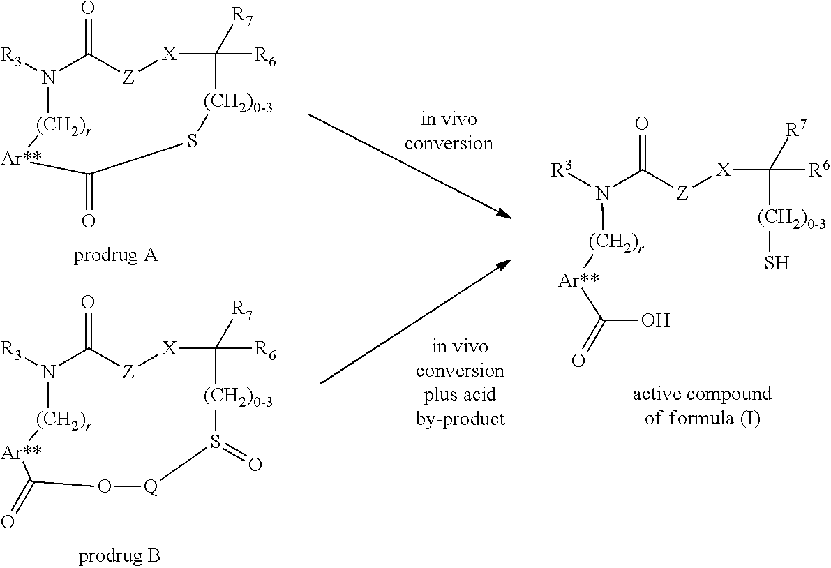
N1([R3])[(CH2)r][Ar**]C(=O)S[(CH2)0-3]C([R6])([R7])[X][Z]C1=O.N1([R3])[(CH2)r][Ar**]C(=O)O[Q]S(=O)[(CH2)0-3]C([R6])([R7])[X][Z]C1=O.O=C(N([R3])[(CH2)r][Ar**]C(=O)O)[Z][X]C([R6])([R7])[(CH2)0-3]S
